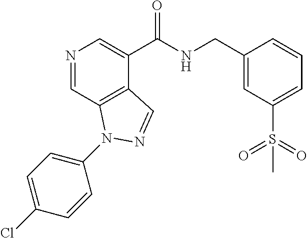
N1=CC2=C(C(C(NCC3=CC(S(=O)(=O)C)=CC=C3)=O)=C1)C=NN2C1=CC=C(Cl)C=C1
